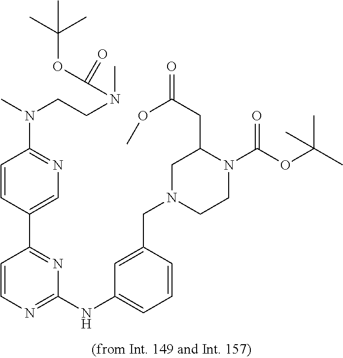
C1(NC2=CC=CC(CN3CCN(C(OC(C)(C)C)=O)C(CC(=O)OC)C3)=C2)=NC=CC(C2=CN=C(N(CCN(C(OC(C)(C)C)=O)C)C)C=C2)=N1
